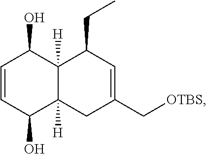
C1=CC(O)C2([H])C([H])(C1O)C(CC)C=C(C[OTBS])C2
